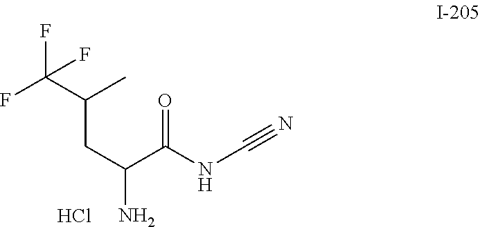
FC(C(CC(N)C(NC#N)=O)C)(F)F.Cl
